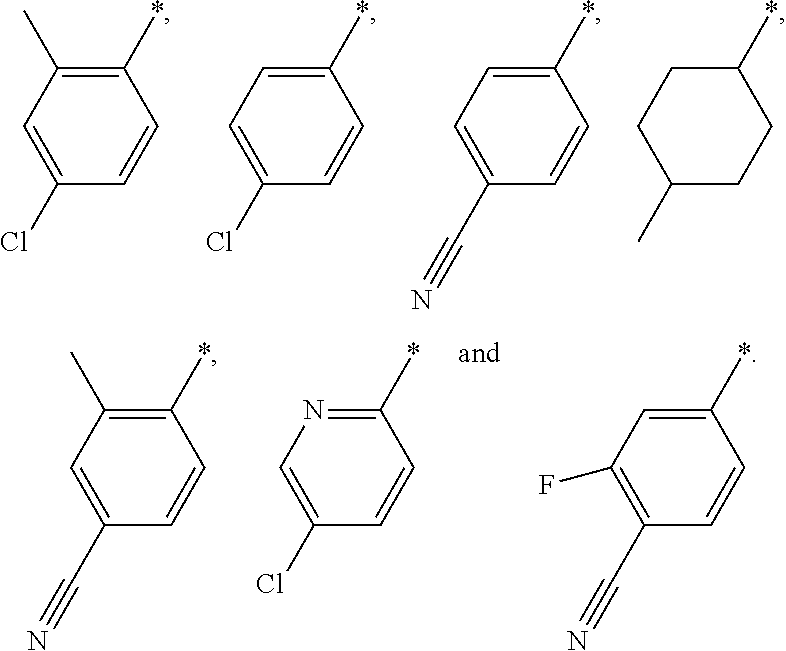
C1=CC(Cl)=CC(C)=C1*.C1=CC(Cl)=CC=C1*.C1=CC(C#N)=CC=C1*.C1C(*)CCC(C)C1.C1=CC(C#N)=CC(C)=C1*.C1=CC(Cl)=CN=C1*.C1=CC(C#N)=C(F)C=C1*
